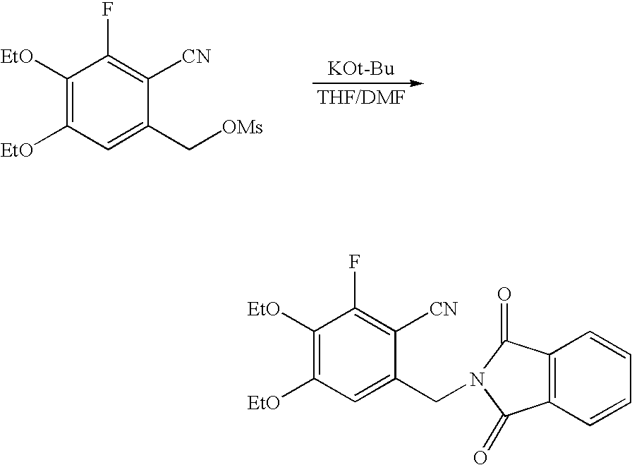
C1([EtO])=C([EtO])C=C(C[OMs])C([CN])=C1F.[KOt-Bu].C1([EtO])=C([EtO])C=C(CN2C(=O)C3=C(C2=O)C=CC=C3)C([CN])=C1F
